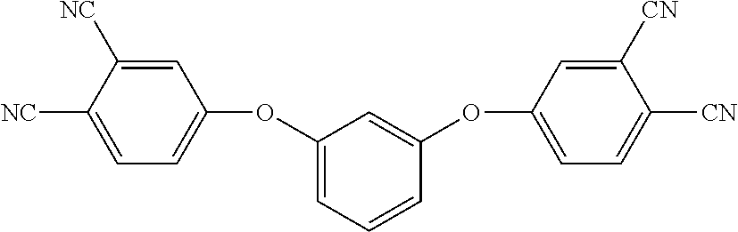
C1(OC2=CC=C([NC])C([NC])=C2)=CC=CC(OC2=CC=C([CN])C([CN])=C2)=C1
